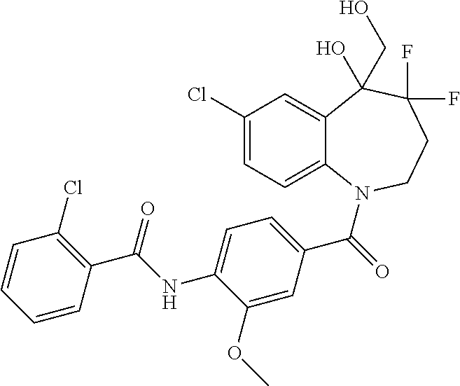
C12=CC(Cl)=CC=C1N(C(=O)C1=CC=C(NC(C3=C(Cl)C=CC=C3)=O)C(OC)=C1)CCC(F)(F)C2(O)CO
